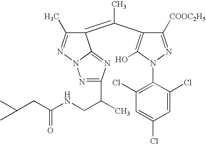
C1(=C(C2=C(O)N(C3=C(Cl)C=C(Cl)C=C3Cl)N=C2[COOC2H5])C)C(C)=NN2C1=NC(C(C)CNC(CC(C)C)=O)=N2
